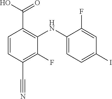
C1=CC(C#N)=C(F)C(NC2=CC=C(I)C=C2F)=C1C(O)=O
